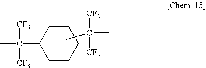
C1CCCCC1C(C)([CF3])[CF3].CC([CF3])([CF3])C
